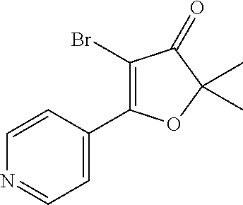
C1=CN=CC=C1C1=C(Br)C(=O)C(C)(C)O1
